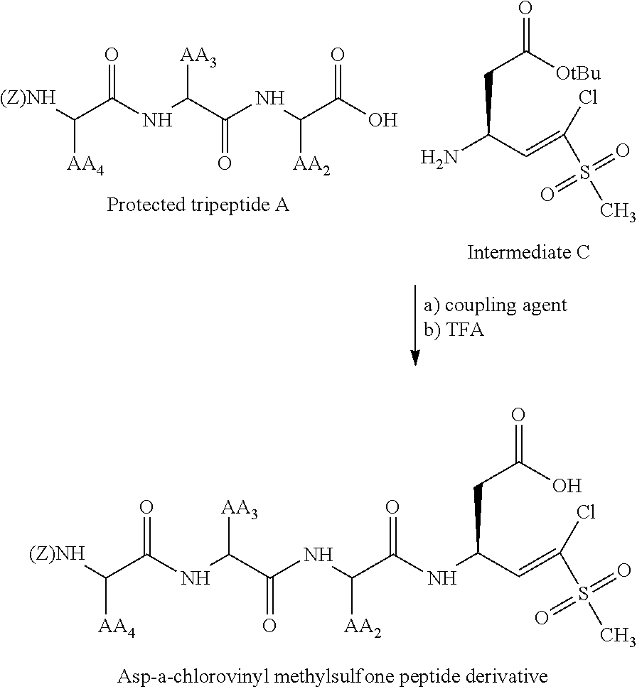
[(Z)NH]C(C(NC(C(NC(C(=O)NC(C=C(S(C)(=O)=O)Cl)CC(=O)O)[AA2])=O)[AA3])=O)[AA4].NC(C=C(S(C)(=O)=O)Cl)CC(=O)[OtBu].[(Z)NH]C(C(NC(C(NC(C(=O)O)[AA2])=O)[AA3])=O)[AA4]
